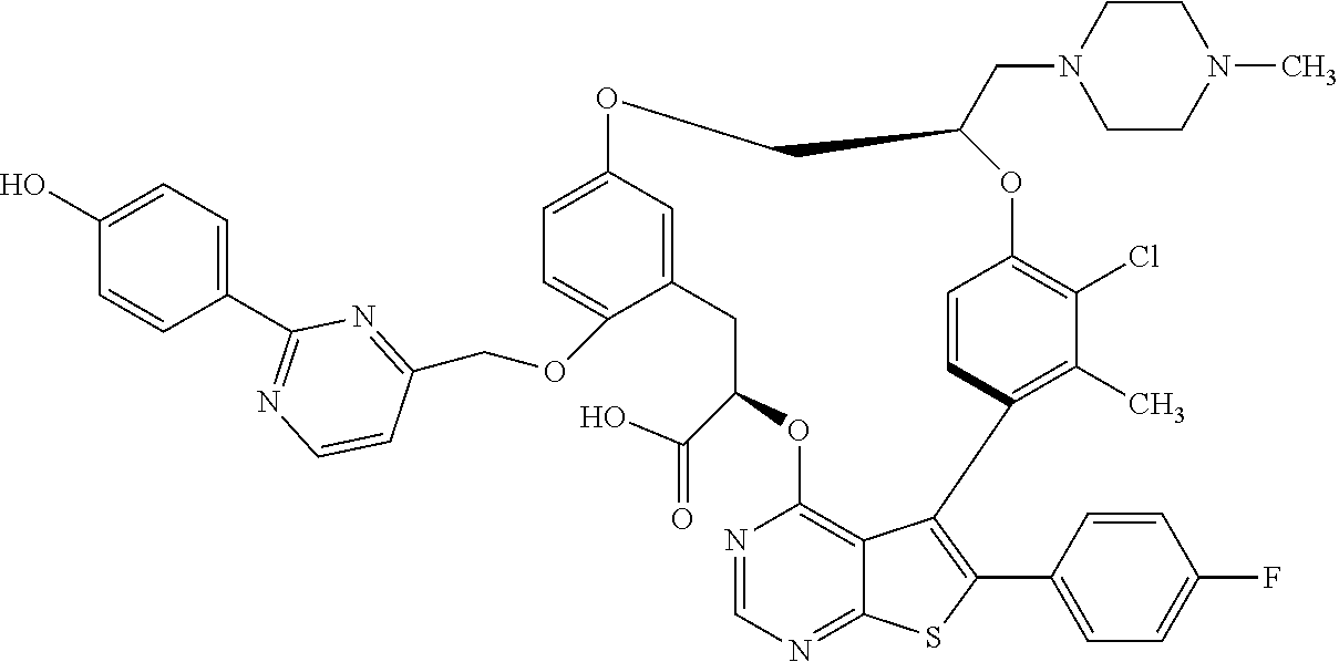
C12=CC(=CC=C1OCC1=NC(C3=CC=C(O)C=C3)=NC=C1)OCC(CN1CCN(C)CC1)OC1=C(Cl)C(C)=C(C3=C(C4=CC=C(F)C=C4)SC4=NC=NC(=C43)OC(C(=O)O)C2)C=C1
